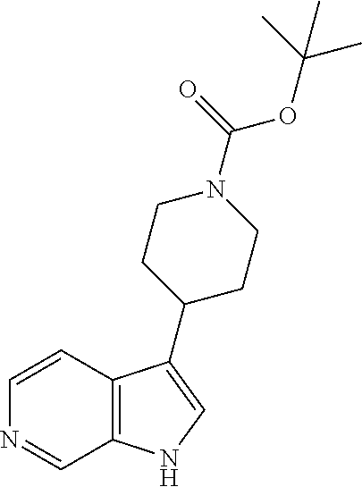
C1=CC2=C(C=N1)NC=C2C1CCN(C(=O)OC(C)(C)C)CC1
